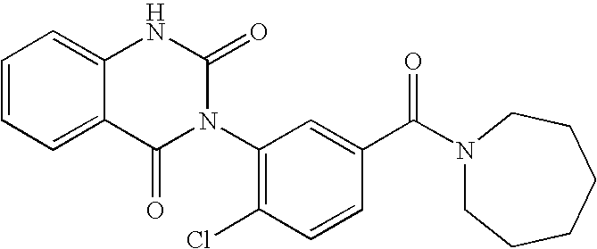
C12=CC=CC=C1NC(=O)N(C1=C(Cl)C=CC(C(N3CCCCCC3)=O)=C1)C2=O
